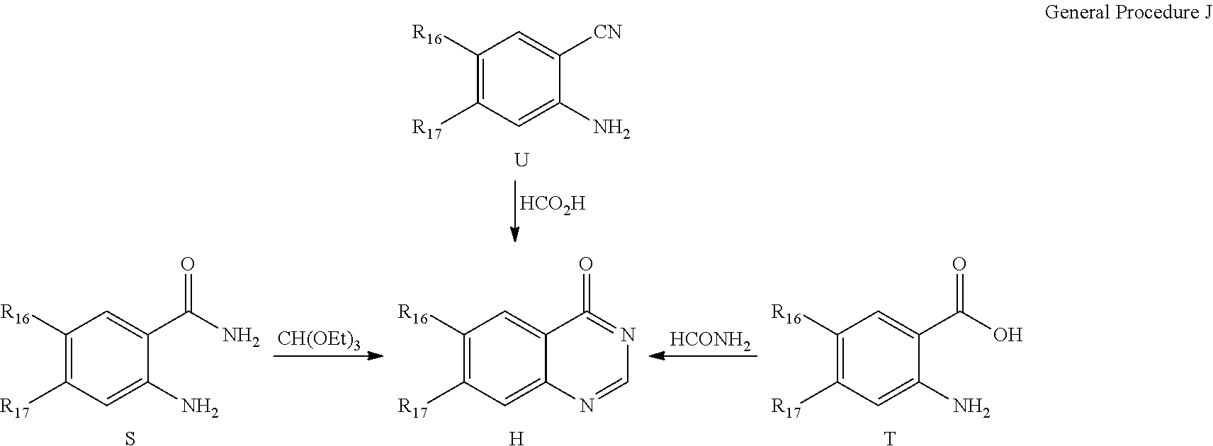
[HCO2H].C1([R16])=C([R17])C=C(N)C([CN])=C1.[U].[CH(OEt)3].[HCONH2].C1([R16])=C([R17])C=C(N)C(C(N)=O)=C1.S.C1([R16])=C([R17])C=C2C(=C1)C(=O)=NC=N2.[H].C1([R16])=C([R17])C=C(N)C(C(O)=O)=C1.[T]
